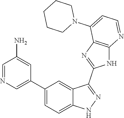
C1=NC=C(C2=CC=C3C(=C2)C(C2=NC4=C(N2)N=CC=C4N2CCCCC2)=NN3)C=C1N
